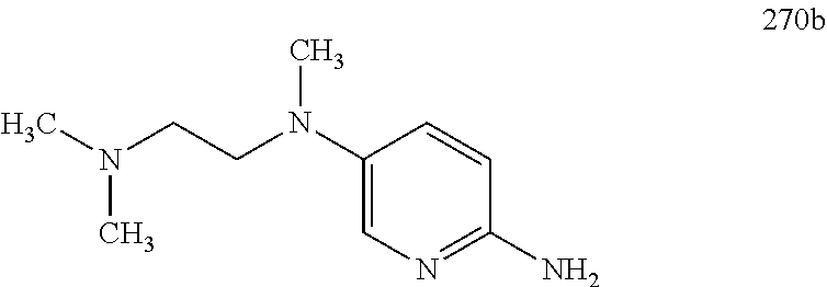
C1(N(CCN(C)C)C)=CN=C(N)C=C1
